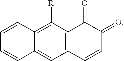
C12=C(C([R])=C3C(=C1)C=CC=C3)C(=O)C(=O)C=C2
